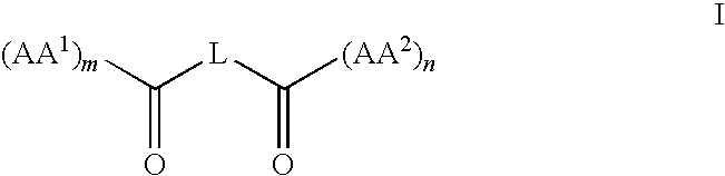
C(=O)([(AA1)m])[L]C([(AA2)n])=O
